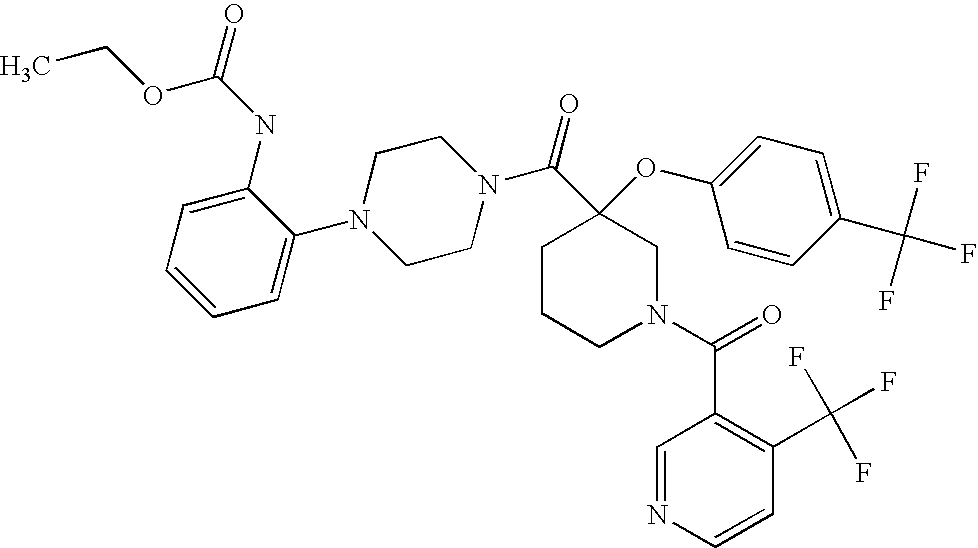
C1=CC=C(NC(OCC)=O)C(N2CCN(C(=O)C3(OC4=CC=C(C(F)(F)F)C=C4)CCCN(C(C4=C(C(F)(F)F)C=CN=C4)=O)C3)CC2)=C1
